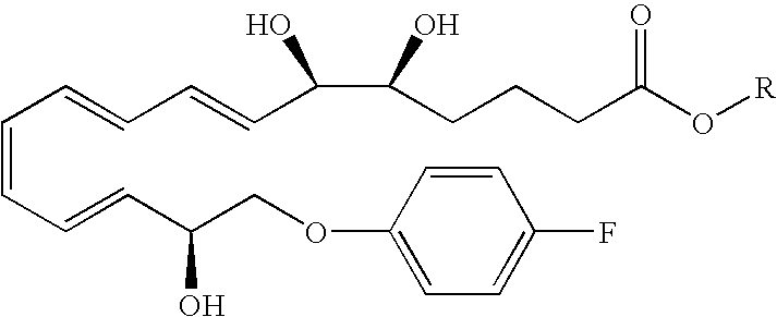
C(=CC=CC(COC1=CC=C(F)C=C1)O)C=CC=CC(C(CCCC(O[R])=O)O)O
